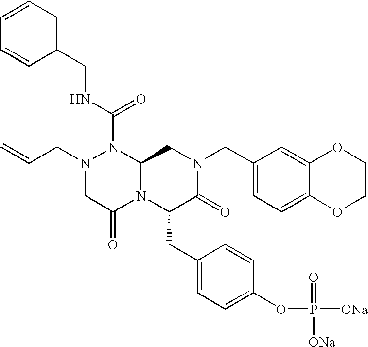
N1(CC=C)CC(=O)N2C(N1C(NCC1=CC=CC=C1)=O)CN(CC1=CC=C3C(=C1)OCCO3)C(=O)C2CC1=CC=C(OP(=O)([ONa])[ONa])C=C1
